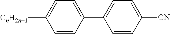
C1([CnH2n+1])=CC=C(C2=CC=C([CN])C=C2)C=C1
